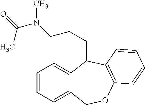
C12=CC=CC=C1COC1=C(C2=CCCN(C(=O)C)C)C=CC=C1
